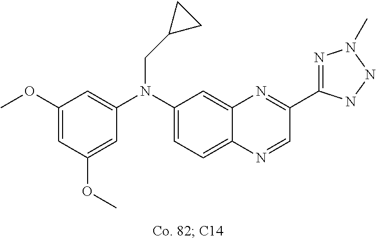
C1(OC)=CC(OC)=CC(N(C2=CC=C3C(=C2)N=C(C2=NN(C)NN2)C=N3)CC2CC2)=C1
